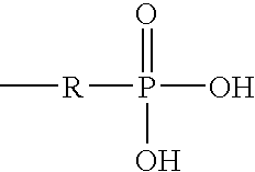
C[R]P(O)(=O)O
